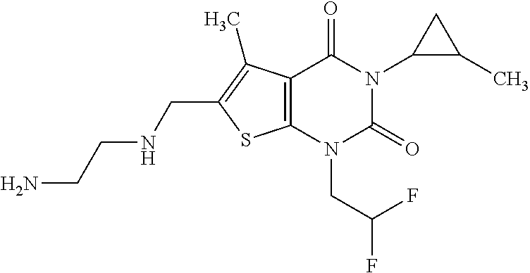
C12=C(N(CC(F)F)C(=O)N(C3C(C)C3)C1=O)SC(CNCCN)=C2C
